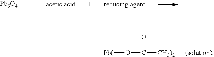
[Pb3O4].[Pb(]OC([CH3)2])=O
